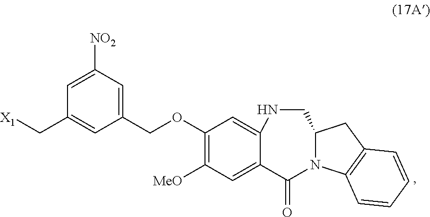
C1(COC2=C([MeO])C=C3C(=C2)NCC2N(C3=O)C3=C(C2)C=CC=C3)=CC([NO2])=CC(C[X1])=C1
